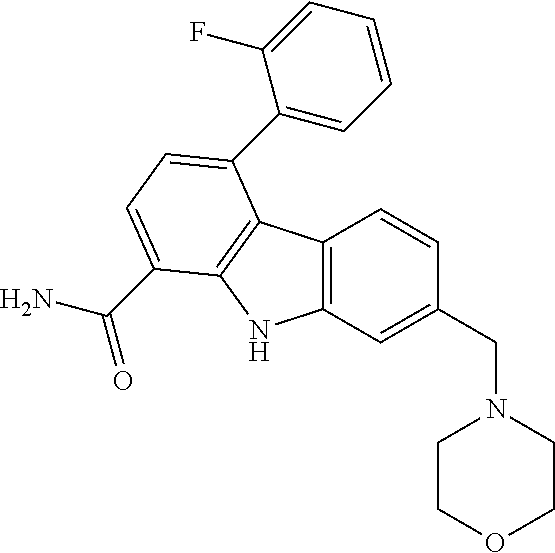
C12=C(C=C(CN3CCOCC3)C=C1)NC1=C2C(C2=CC=CC=C2F)=CC=C1C(N)=O
